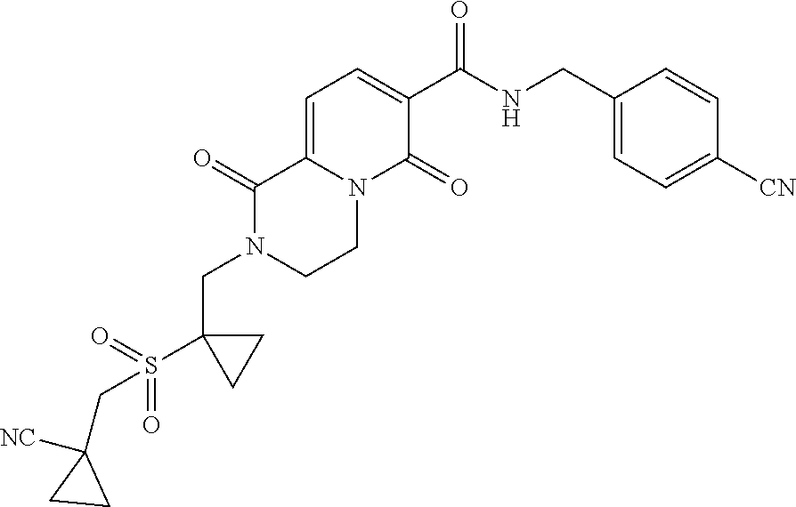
C1=C2N(C(=O)C(C(NCC3=CC=C([CN])C=C3)=O)=C1)CCN(CC1(S(=O)(=O)CC3([NC])CC3)CC1)C2=O
